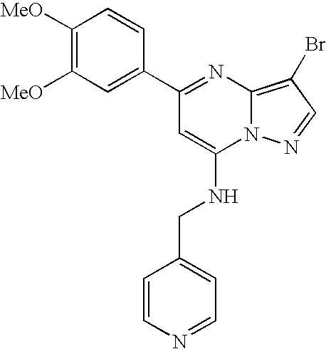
C1(C2=NC3=C(Br)C=NN3C(NCC3=CC=NC=C3)=C2)=CC([MeO])=C([MeO])C=C1
